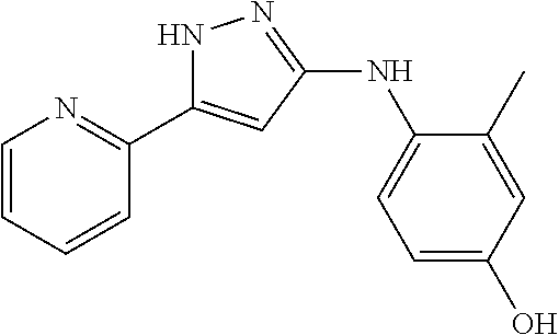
N1C(C2=NC=CC=C2)=CC(NC2=CC=C(O)C=C2C)=N1
